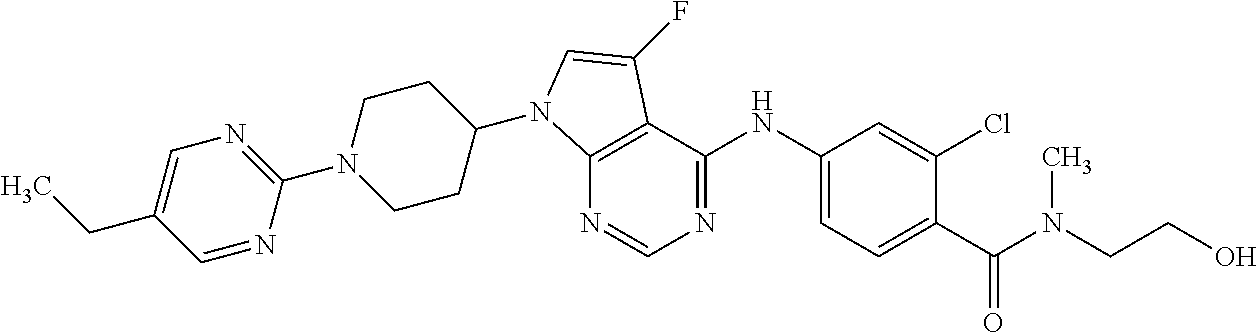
C1(N2CCC(N3C4=C(C(NC5=CC=C(C(N(C)CCO)=O)C(Cl)=C5)=NC=N4)C(F)=C3)CC2)=NC=C(CC)C=N1
